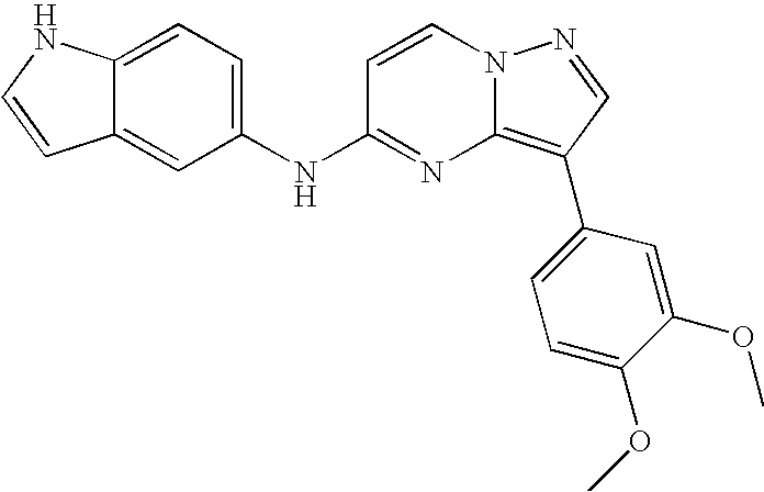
C12=CC=C(NC3=NC4=C(C5=CC=C(OC)C(OC)=C5)C=NN4C=C3)C=C1C=CN2
